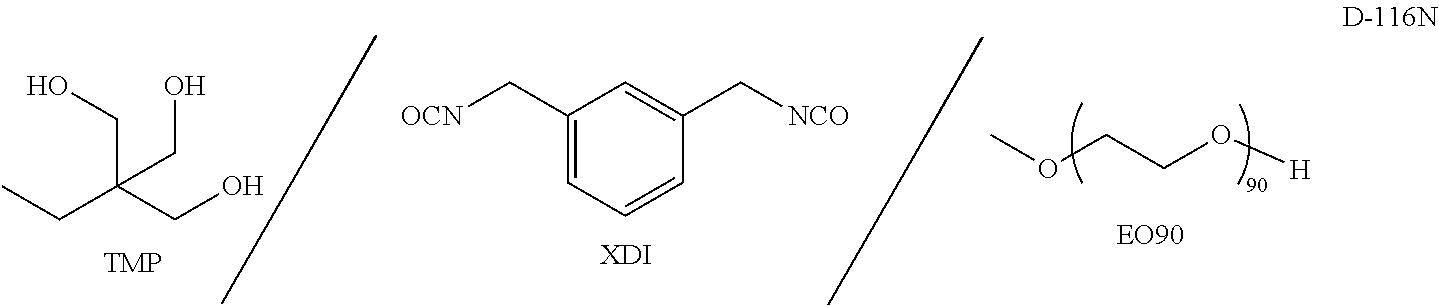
CCC(CO)(CO)CO.C1(C[OCN])=CC=CC(C[NCO])=C1.[XDI].COCCO[H]
